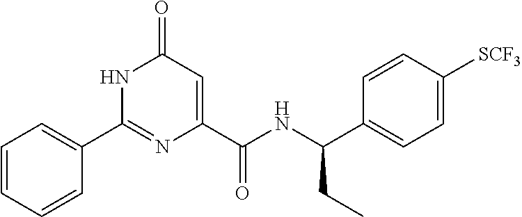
C1(=O)C=C(C(NC(C2=CC=C([SCF3])C=C2)CC)=O)N=C(C2=CC=CC=C2)N1
